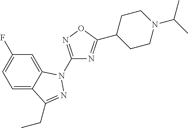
C1=C2C(=CC=C1F)C(CC)=NN2C1=NOC(C2CCN(C(C)C)CC2)=N1
